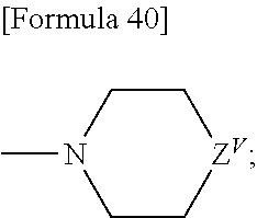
[ZV]1CCN(C)CC1
